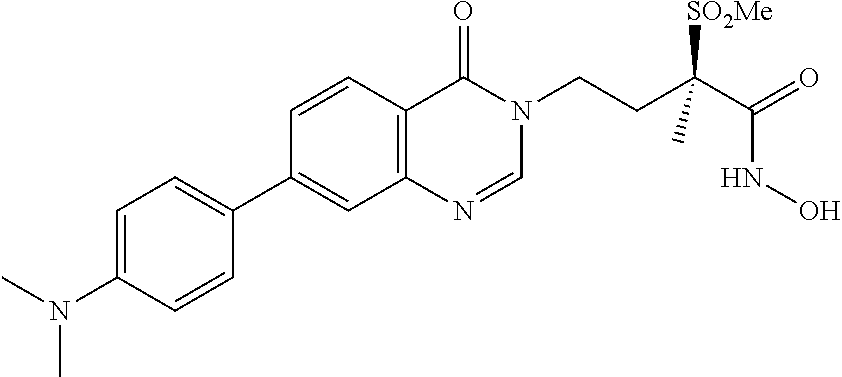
C1=C(N(C)C)C=CC(C2=CC3=C(C=C2)C(=O)N(CCC(C(=O)NO)([SO2Me])C)C=N3)=C1
